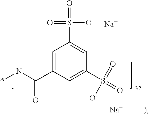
C1=C(C(N*)=O)C=C(S(=O)(=O)[O-])C=C1S(=O)([O-])=O.[Na].[Na]
